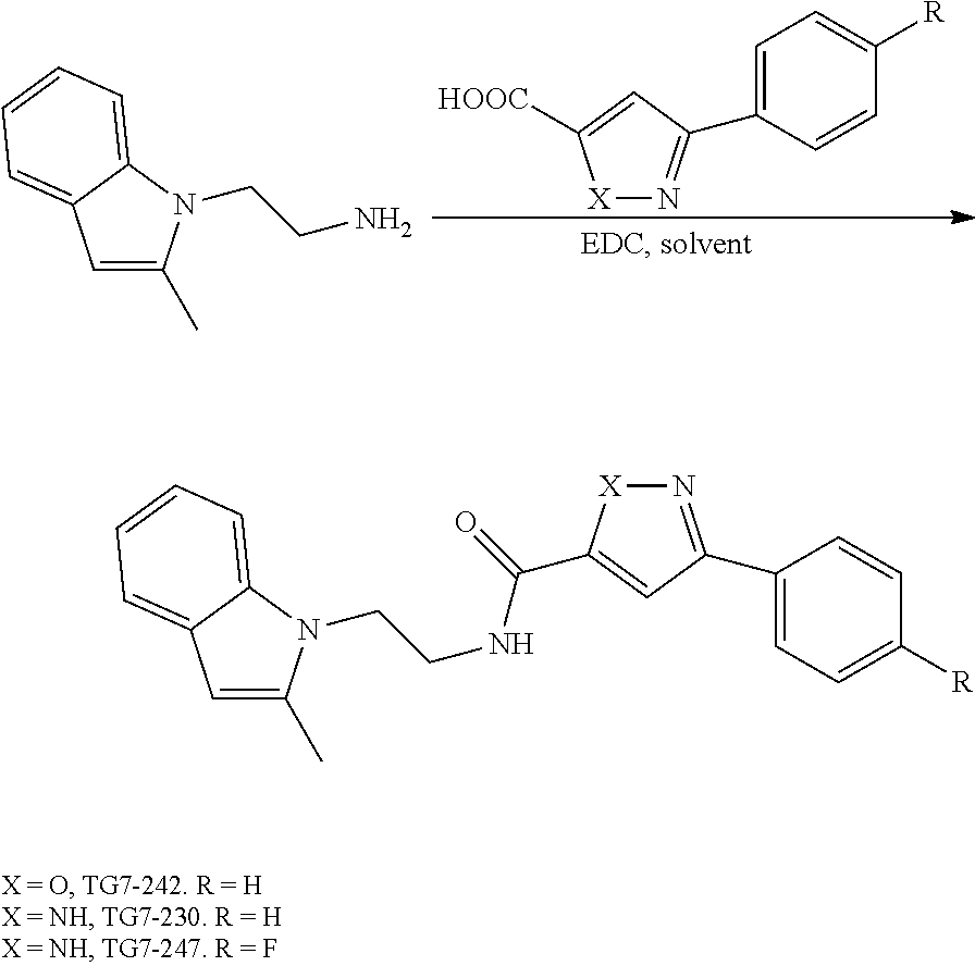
C1=C(C)N(CCN)C2=CC=CC=C12.C1=C(C2=N[X]C([HOOC])=C2)C=CC([R])=C1.C1=C(C)N(CCNC(=O)C2=CC(C3=CC=C([R])C=C3)=N[X]2)C2=CC=CC=C12
